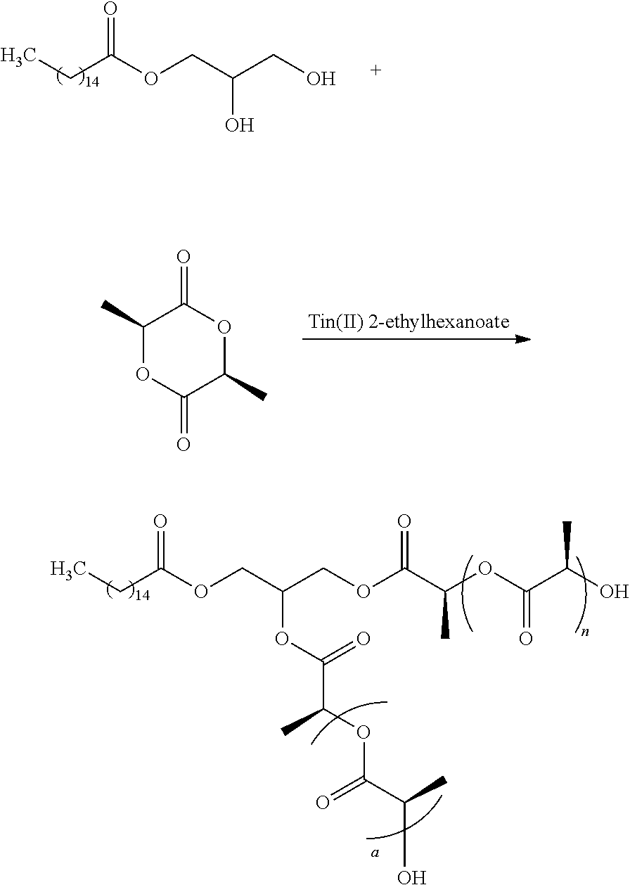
CCC(OCC(CO)O)=O.C1(C)OC(=O)C(C)OC1=O.CCC(OCC(COC(C(OC(C(C)O)=O)C)=O)OC(=O)C(C)OC(=O)C(O)C)=O
